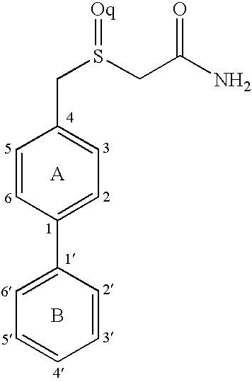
C1=CC(C2=CC=CC=C2)=CC=C1CS(=[Oq])CC(N)=O.[A].B
